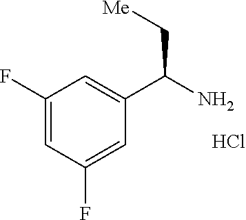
C1(F)=CC(F)=CC(C(N)C[Me])=C1.Cl
